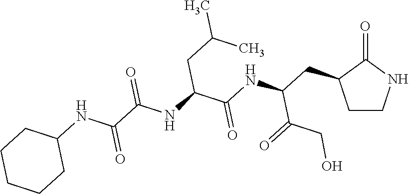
C1CNC(=O)C1CC(NC(C(NC(C(NC1CCCCC1)=O)=O)CC(C)C)=O)C(=O)CO
